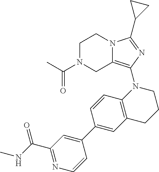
C1N(C(C)=O)CC2=C(N3C4=C(CCC3)C=C(C3=CC(C(NC)=O)=NC=C3)C=C4)N=C(C3CC3)N2C1
